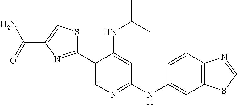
C1(C2=NC(C(=O)N)=CS2)=CN=C(NC2=CC3=C(C=C2)N=CS3)C=C1NC(C)C
